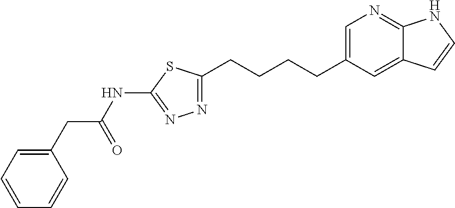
C1=C(CCCCC2=NN=C(NC(=O)CC3=CC=CC=C3)S2)C=C2C(=N1)NC=C2
